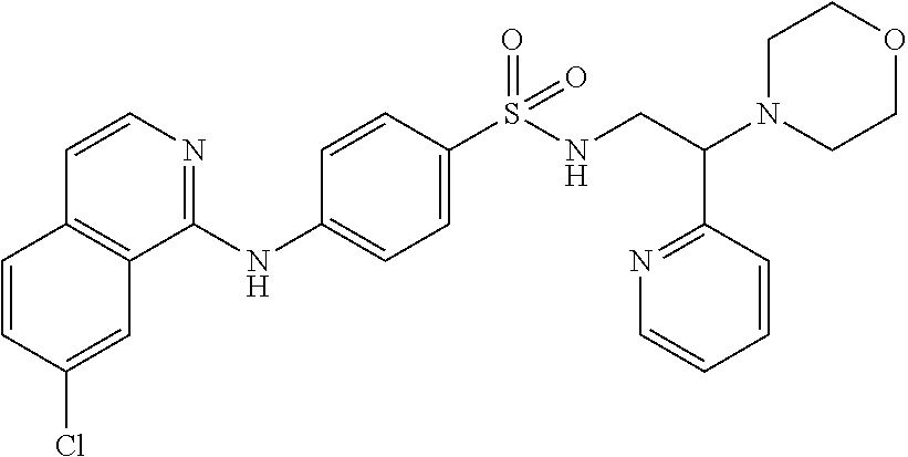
C1=CC(Cl)=CC2=C1C=CN=C2NC1=CC=C(S(=O)(=O)NCC(N2CCOCC2)C2=NC=CC=C2)C=C1
